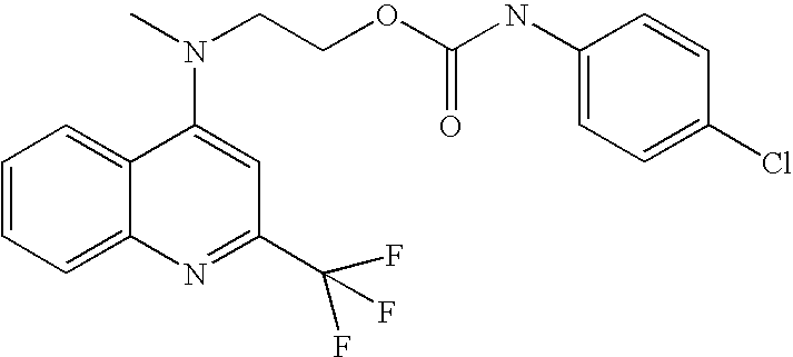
C1=CC=C2C(=C1)C(N(C)CCOC(NC1=CC=C(Cl)C=C1)=O)=CC(C(F)(F)F)=N2
